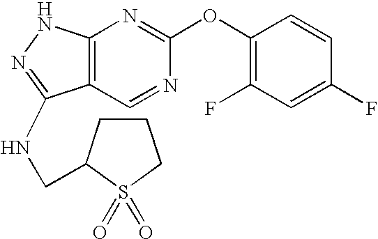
C12=C(NN=C1NCC1CCCS1(=O)=O)N=C(OC1=C(F)C=C(F)C=C1)N=C2
